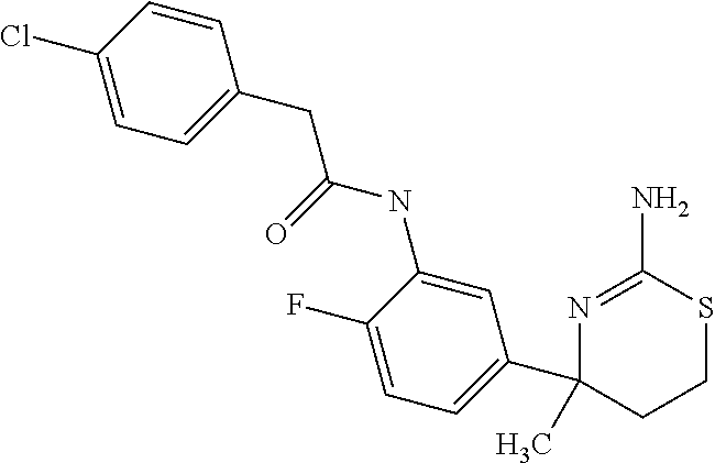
C(NC1=CC(C2(C)CCSC(N)=N2)=CC=C1F)(CC1=CC=C(Cl)C=C1)=O
